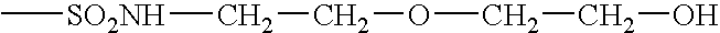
C[SO2NH]CCOCCO
